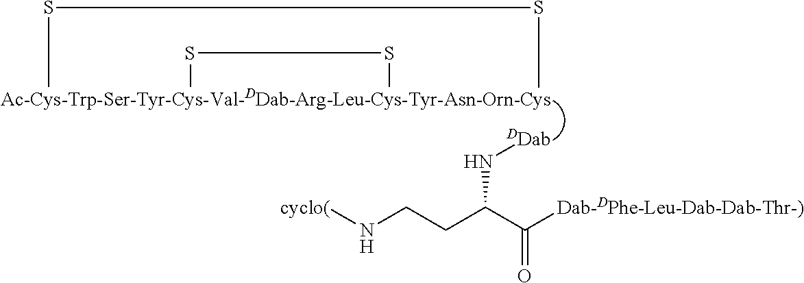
[Ac-Cys-Trp-Ser-Tyr-Cys-Val-DDab-Arg-Leu-Cys-Tyr-Asn-Orn-Cys]12(SS1)SS2.N(CCC(C([Dab-DPhe-Leu-Dab-Dab-Thr-)])=O)N[DDab])[cyclo(]
